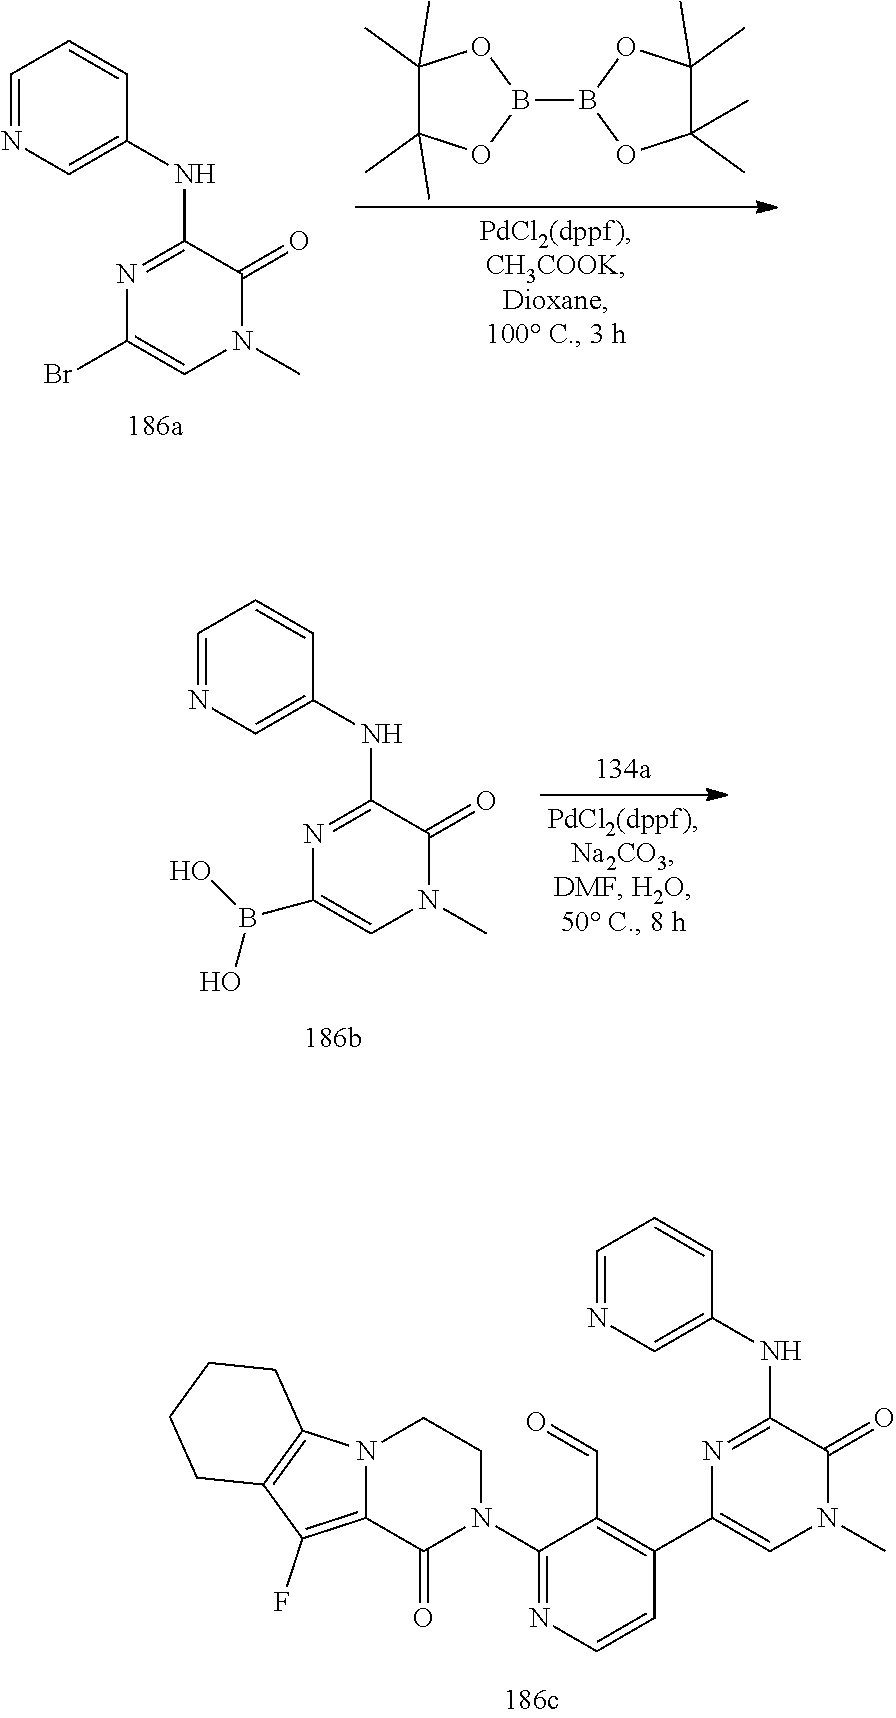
C1(C)(C)C(C)(C)OB(B2OC(C)(C)C(C)(C)O2)O1.C1=NC=C(NC2=NC(Br)=CN(C)C2=O)C=C1.C1=NC=C(NC2=NC(B(O)O)=CN(C)C2=O)C=C1.C1=NC=C(NC2=NC(C3=C(C=O)C(N4CCN5C(=C(F)C6=C5CCCC6)C4=O)=NC=C3)=CN(C)C2=O)C=C1
